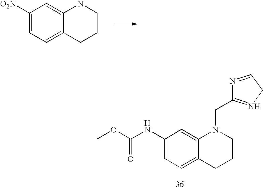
COC(=O)NC1=CC=C2C(=C1)N(CC1=NCC=N1)CCC2.C1([O2N])=CC=C2C(=C1)NCCC2
